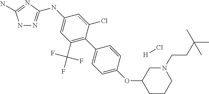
N1N=C(NC2=CC(C(F)(F)F)=C(C3=CC=C(OC4CCCN(CCC(C)(C)C)C4)C=C3)C(Cl)=C2)N=C1N.[H]Cl
